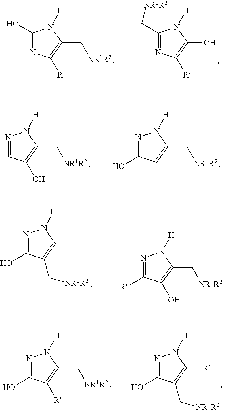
C1(O)=NC([R])=C(C[NR1R2])N1[H].C1(C[NR1R2])=NC([R])=C(O)N1[H].N1=CC(O)=C(C[NR1R2])N1[H].N1=C(O)C=C(C[NR1R2])N1[H].N1=C(O)C(C[NR1R2])=CN1[H].N1=C([R])C(O)=C(C[NR1R2])N1[H].N1=C(O)C([R])=C(C[NR1R2])N1[H].N1=C(O)C(C[NR1R2])=C([R])N1[H]
